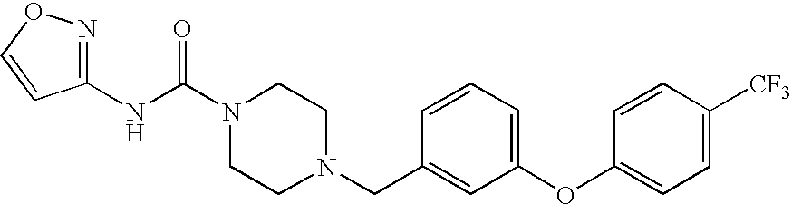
N(C(N1CCN(CC2=CC(OC3=CC=C([CF3])C=C3)=CC=C2)CC1)=O)C1=NOC=C1
